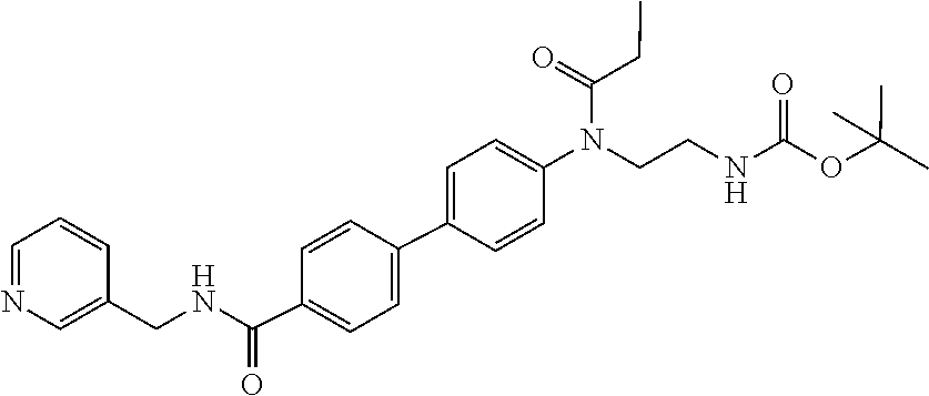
C(CN(C1=CC=C(C2=CC=C(C(NCC3=CN=CC=C3)=O)C=C2)C=C1)C(=O)CC)NC(=O)OC(C)(C)C
